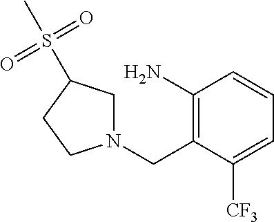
C1(N)=C(CN2CC(S(C)(=O)=O)CC2)C([CF3])=CC=C1
